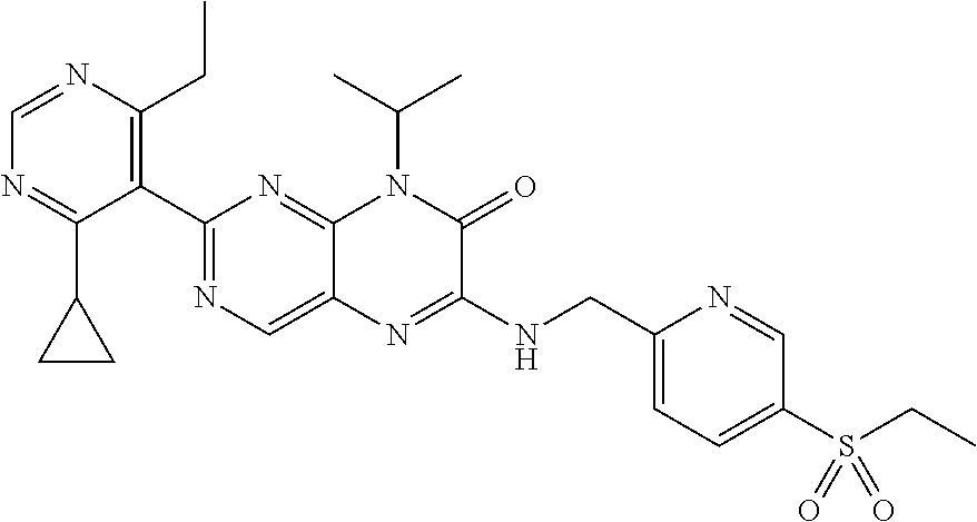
C1(C2=NC=C3C(=N2)N(C(C)C)C(=O)C(NCC2=CC=C(S(=O)(=O)CC)C=N2)=N3)=C(CC)N=CN=C1C1CC1
